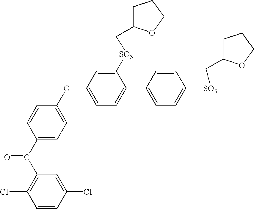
C1=CC(Cl)=CC(C(C2=CC=C(OC3=CC=C(C4=CC=C([SO3]CC5CCCO5)C=C4)C([SO3]CC4CCCO4)=C3)C=C2)=O)=C1Cl
